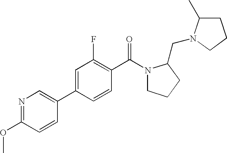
C1=C(C2=CN=C(OC)C=C2)C=CC(C(N2CCCC2CN2C(C)CCC2)=O)=C1F
